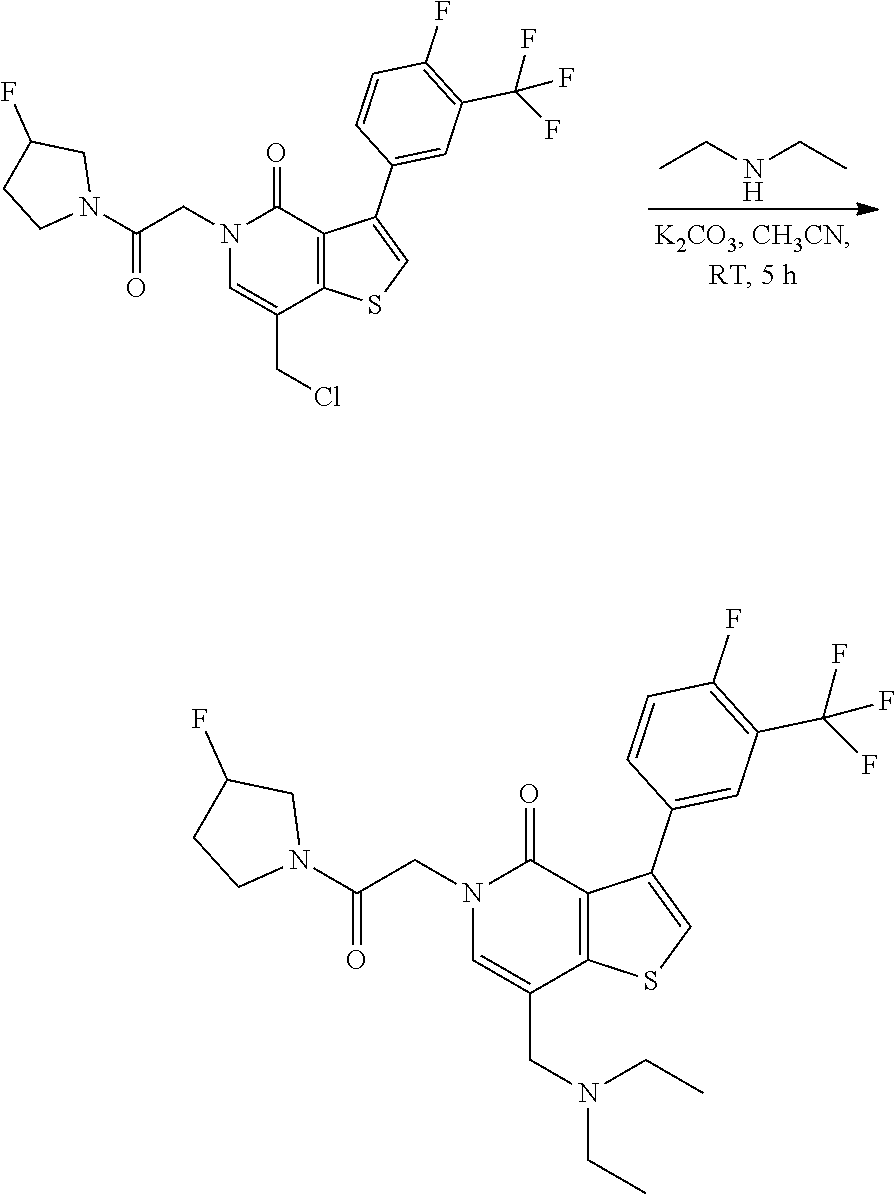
C1=CC(F)=C(C(F)(F)F)C=C1C1=CSC2=C1C(=O)N(CC(N1CC(F)CC1)=O)C=C2CCl.CCNCC.C1=CC(F)=C(C(F)(F)F)C=C1C1=CSC2=C1C(=O)N(CC(N1CC(F)CC1)=O)C=C2CN(CC)CC
